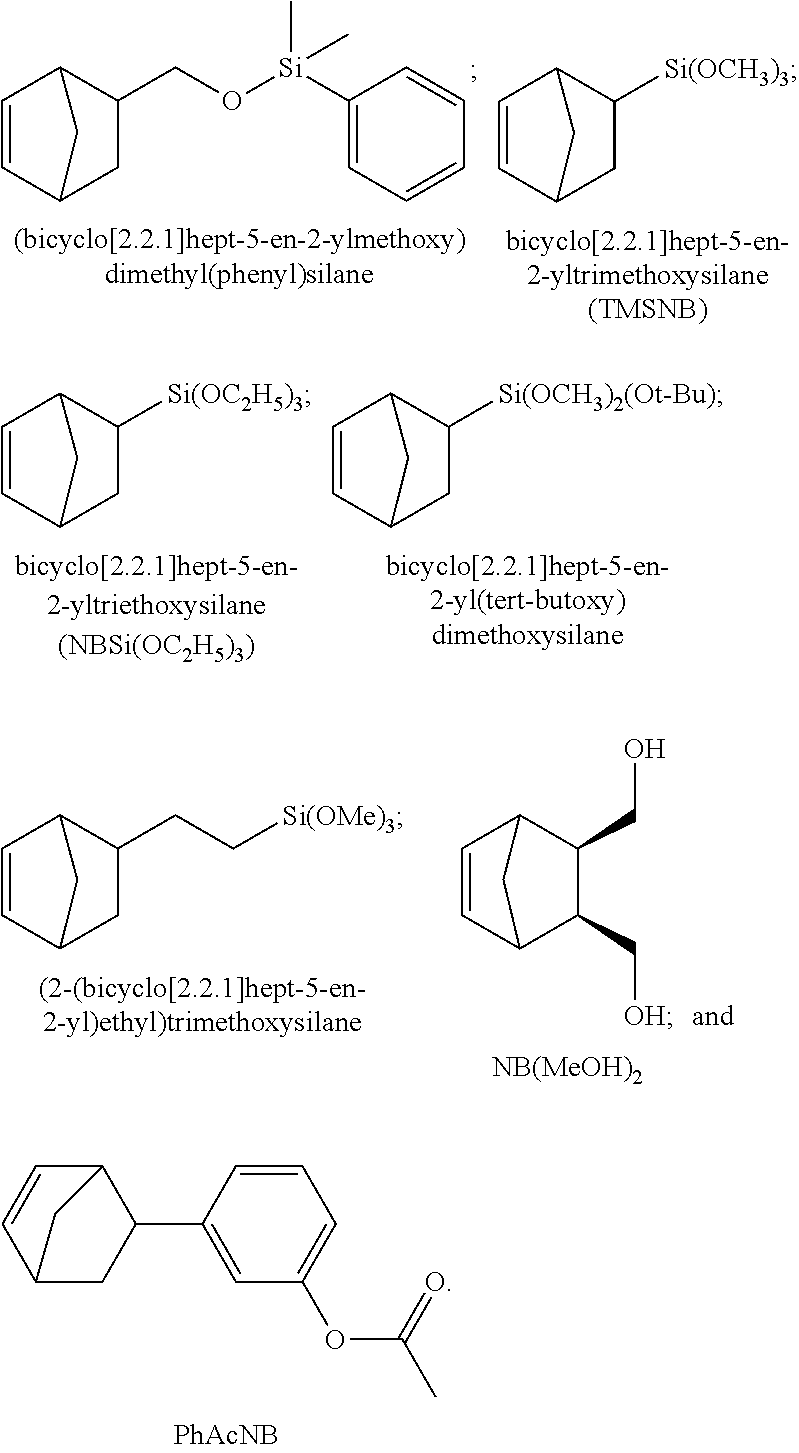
C1=CC2CC(CO[Si](C3=CC=CC=C3)(C)C)C1C2.C1=CC2CC([Si(OCH3)3])C1C2.C1=CC2CC([Si(OC2H5)3])C1C2.C1=CC2CC([Si(OCH3)2(Ot-Bu)])C1C2.C1=CC2CC(CC[Si(OMe)3])C1C2.C1=CC2C(C[OH])C(CO)C1C2.C12C=CC(CC1C1=CC(OC(=O)C)=CC=C1)C2
